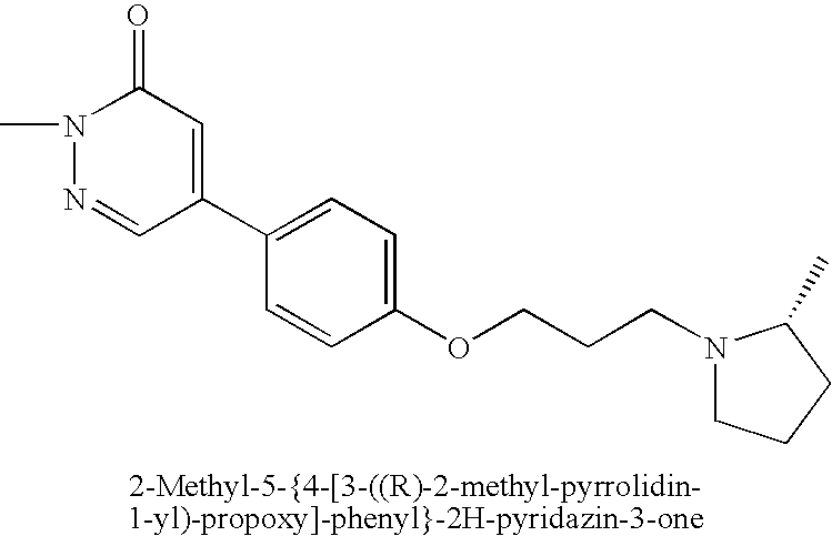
N1(C)N=CC(C2=CC=C(OCCCN3CCCC3C)C=C2)=CC1=O
